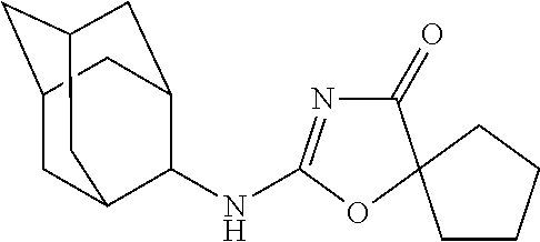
C1(=O)N=C(NC2C3CC4CC(CC2C4)C3)OC12CCCC2
